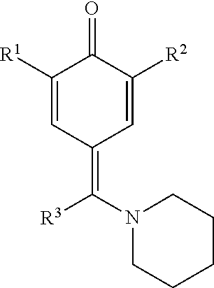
C1([R1])=CC(=C(N2CCCCC2)[R3])C=C([R2])C1=O
